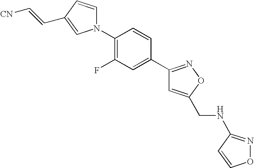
N1(C2=C(F)C=C(C3=NOC(CNC4=NOC=C4)=C3)C=C2)C=CC(C=C[CN])=C1
